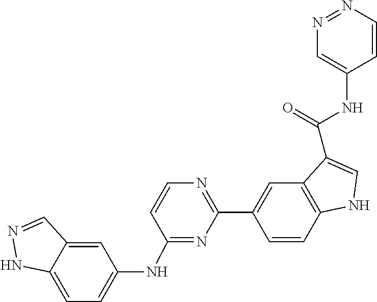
C1(C2=NC=CC(NC3=CC=C4NN=CC4=C3)=N2)=CC2=C(C=C1)NC=C2C(=O)NC1=CN=NC=C1
